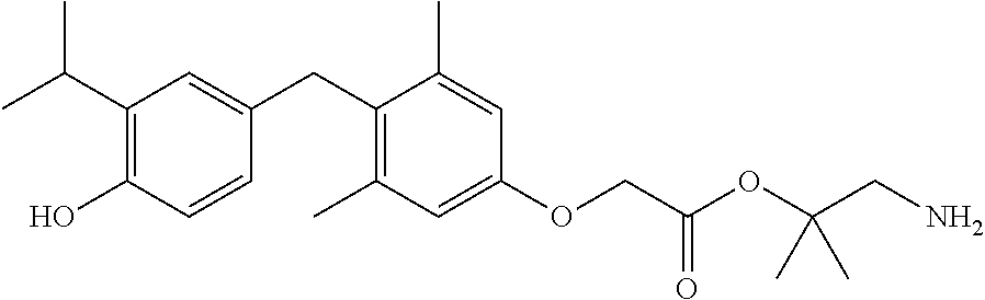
C1(C(C)C)=C(O)C=CC(CC2=C(C)C=C(OCC(OC(CN)(C)C)=O)C=C2C)=C1
